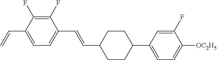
C1(F)=C(F)C(C=C)=CC=C1C=CC1CCC(C2=CC=C([OC2H5])C(F)=C2)CC1
